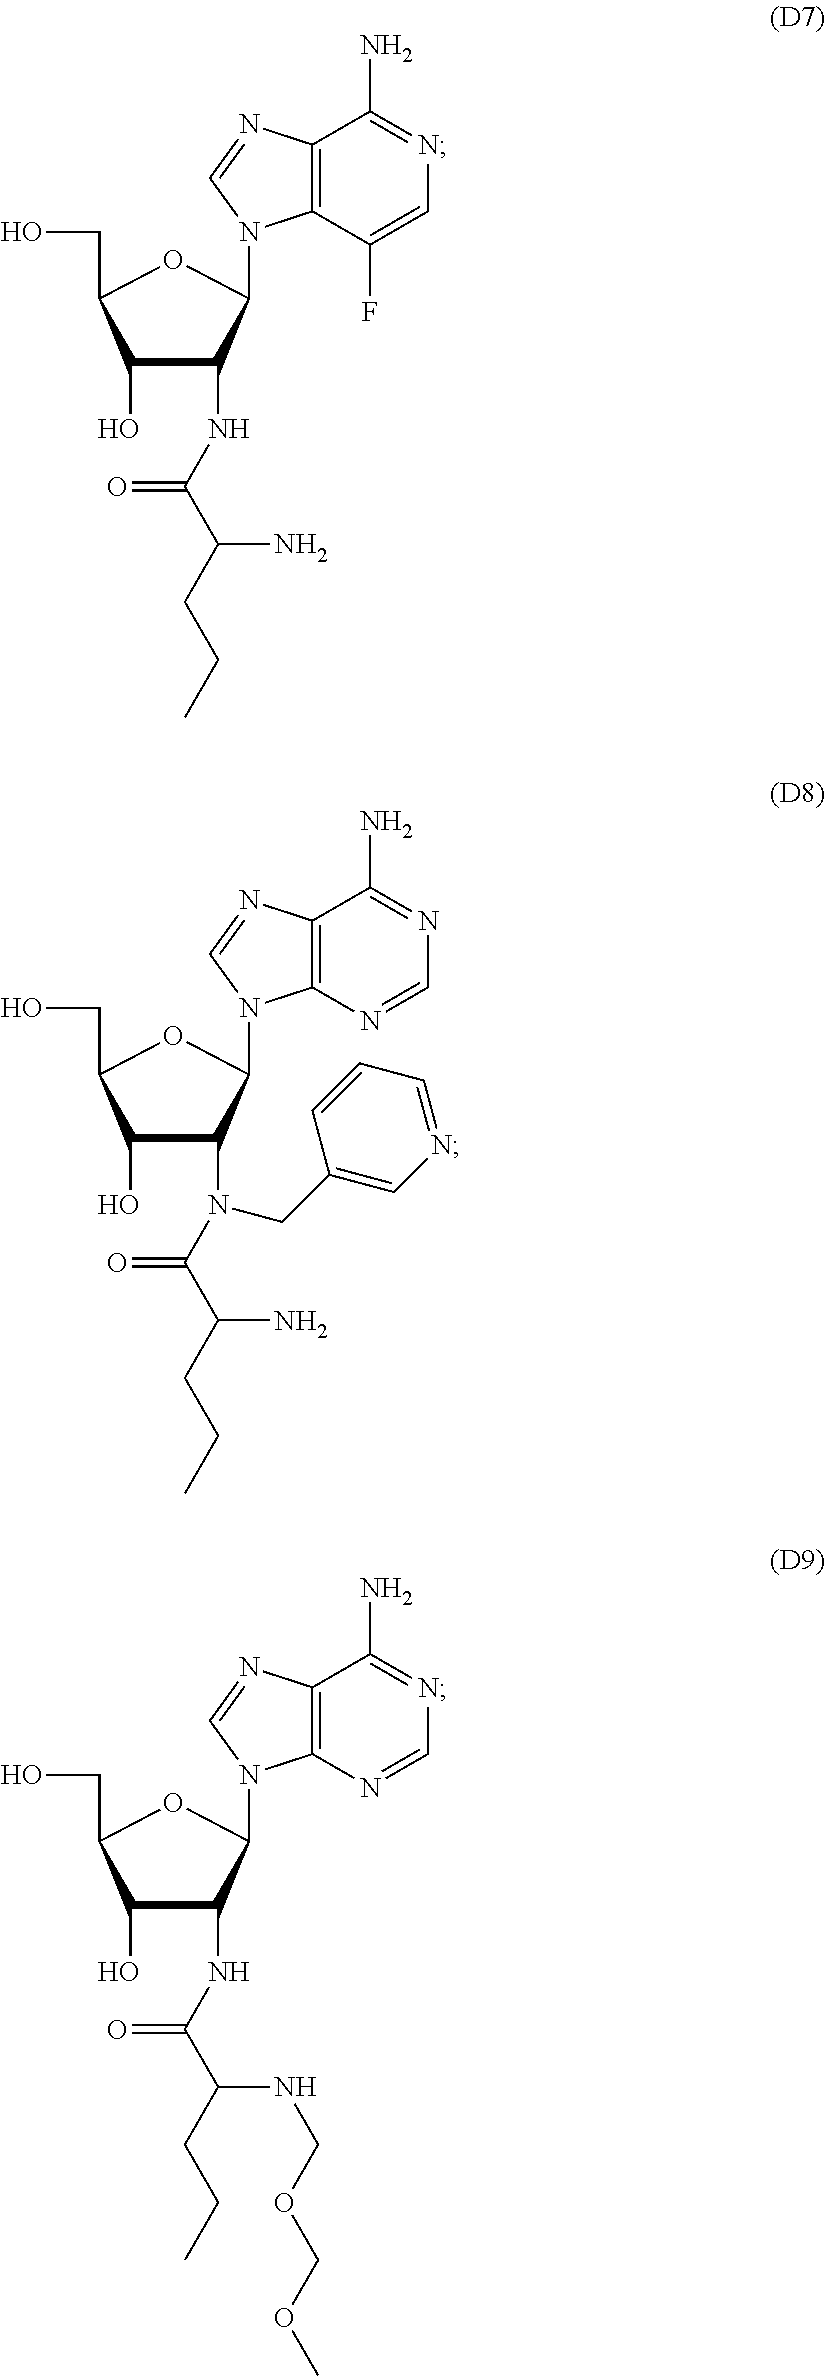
C1(O)C(NC(C(CCC)N)=O)C(N2C3=C(N=C2)C(N)=NC=C3F)OC1CO.C1(O)C(N(C(C(CCC)N)=O)CC2=CN=CC=C2)C(N2C3=C(N=C2)C(N)=NC=N3)OC1CO.C1(O)C(NC(C(CCC)NCOCOC)=O)C(N2C3=C(N=C2)C(N)=NC=N3)OC1CO
